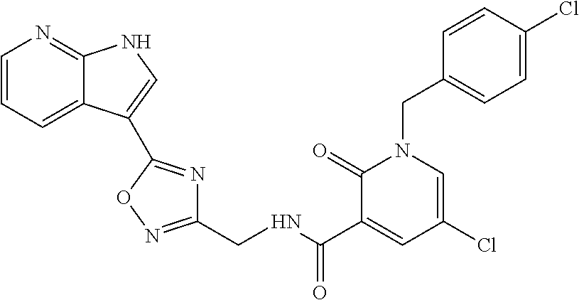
C1=CC=C2C(=N1)NC=C2C1=NC(CNC(C2=CC(Cl)=CN(CC3=CC=C(Cl)C=C3)C2=O)=O)=NO1
